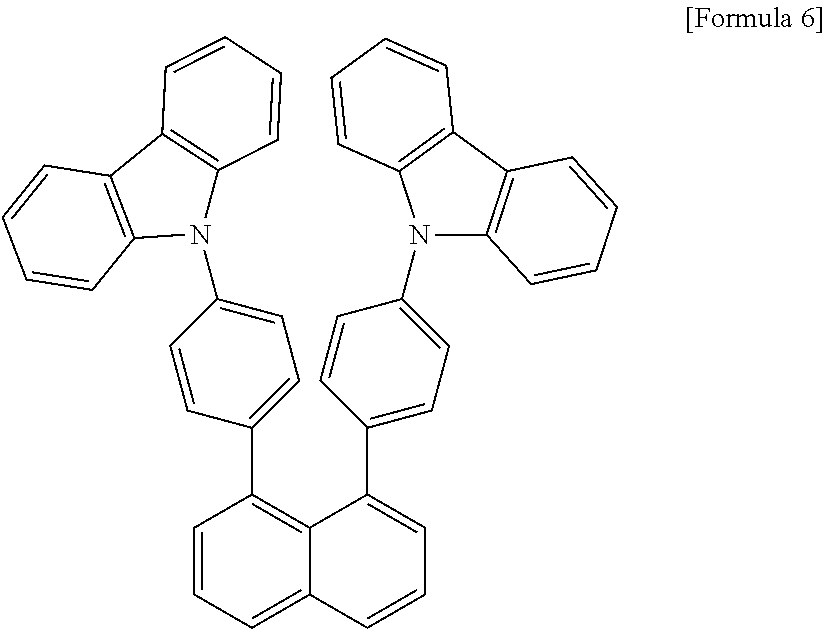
C1=CC=C2C(=C1C1=CC=C(N3C4=C(C5=C3C=CC=C5)C=CC=C4)C=C1)C(C1=CC=C(N3C4=C(C5=C3C=CC=C5)C=CC=C4)C=C1)=CC=C2
